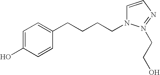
C1=C(O)C=CC(CCCCN2C=CN=N2CCO)=C1
